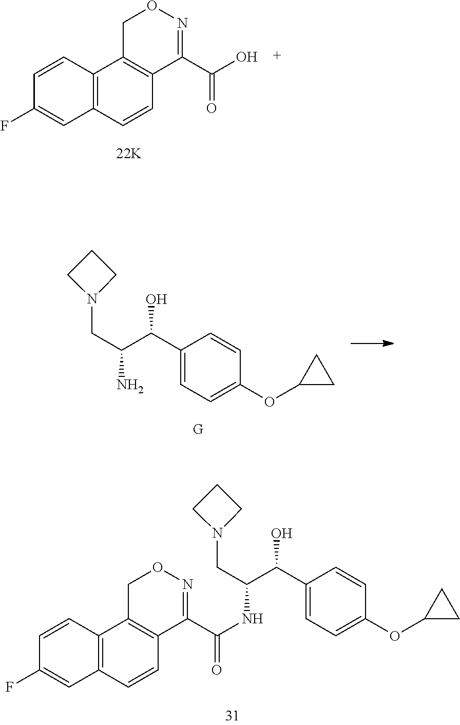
O(C1CC1)C1=CC=C(C(C(CN2CCC2)N)O)C=C1.[G].O(C1CC1)C1=CC=C(C(C(CN2CCC2)NC(C2=NOCC3=C2C=CC2=C3C=CC(F)=C2)=O)O)C=C1.C12=C(C=CC3=C1CON=C3C(O)=O)C=C(F)C=C2
